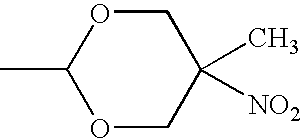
CC1OCC(C)([NO2])CO1
